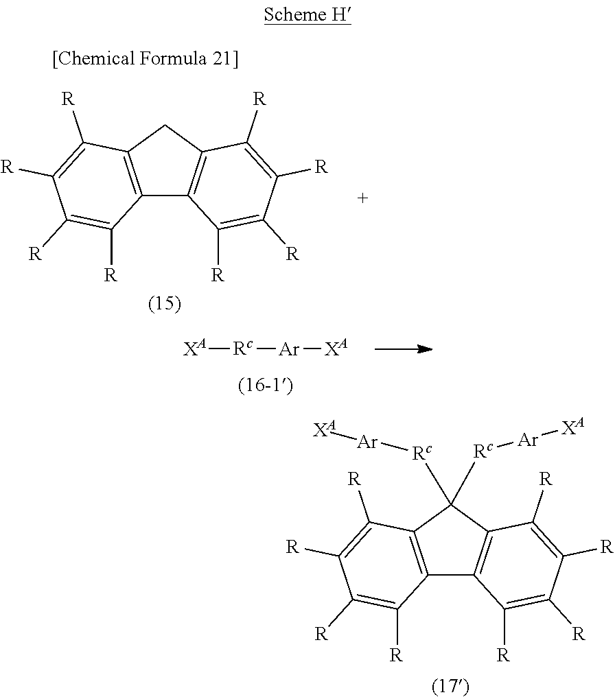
C12=C(CC3=C1C([R])=C([R])C([R])=C3[R])C([R])=C([R])C([R])=C2[R].[XA][Rc][Ar][XA].C12=C(C([Rc][Ar][XA])([Rc][Ar][XA])C3=C1C([R])=C([R])C([R])=C3[R])C([R])=C([R])C([R])=C2[R]
